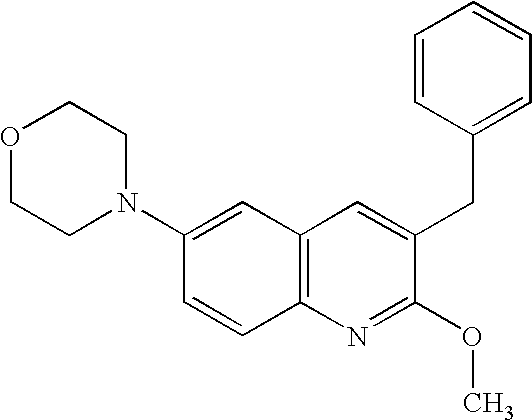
O1CCN(C2=CC3=C(C=C2)N=C(OC)C(CC2=CC=CC=C2)=C3)CC1
